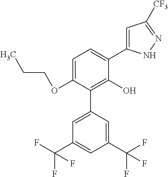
C1(OCCC)=CC=C(C2=CC([CF3])=NN2)C(O)=C1C1=CC(C(F)(F)F)=CC(C(F)(F)F)=C1
